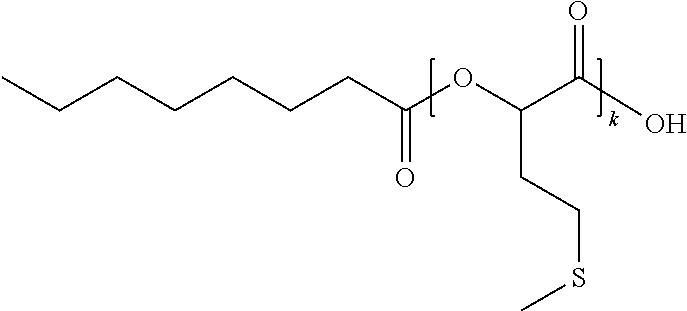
CCCCCCCC(OC(C(O)=O)CCSC)=O
